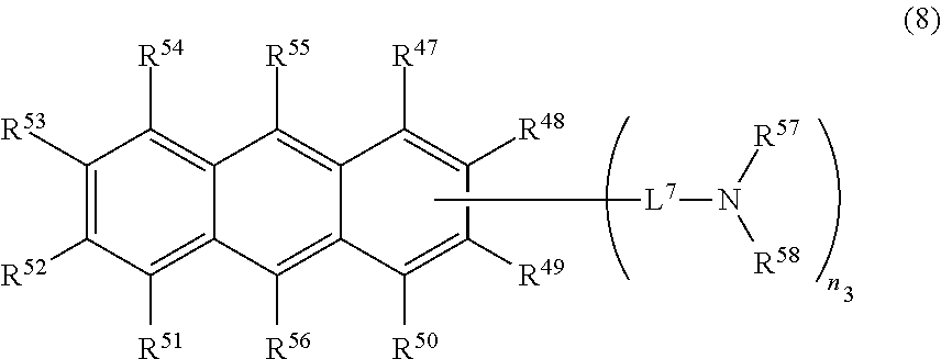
[R55]C1=C2C(=C([R56])C3=C([R51])C([R52])=C([R53])C([R54])=C13)C([R50])=C([R49])C([R48])=C2[R47].C[L7]N([R58])[R57]
